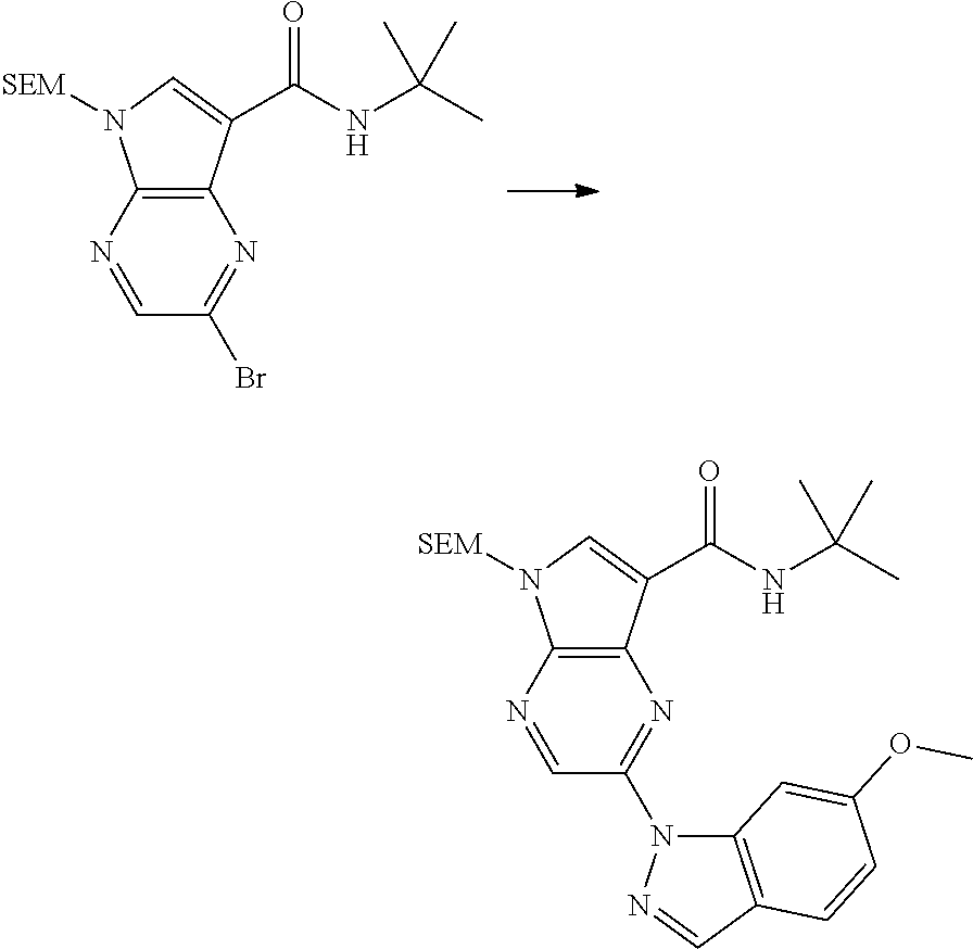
C12=C(C(C(NC(C)(C)C)=O)=CN1[SEM])N=C(Br)C=N2.C12=C(C(C(NC(C)(C)C)=O)=CN1[SEM])N=C(N1C3=C(C=N1)C=CC(OC)=C3)C=N2
